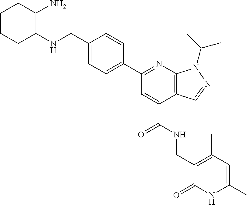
C12=C(N=C(C3=CC=C(CNC4C(N)CCCC4)C=C3)C=C1C(=O)NCC1=C(C)C=C(C)NC1=O)N(C(C)C)N=C2
